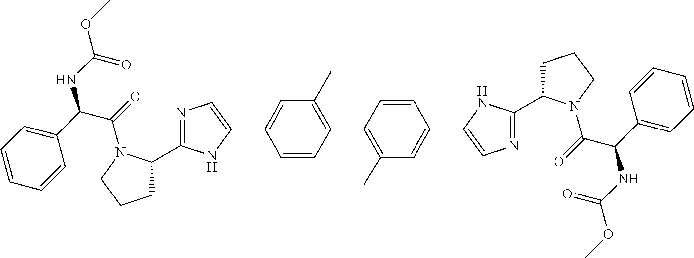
C1=C(C2=CN=C(C3CCCN3C(C(C3=CC=CC=C3)NC(OC)=O)=O)N2)C=CC(C2=C(C)C=C(C3=CN=C(C4CCCN4C(C(C4=CC=CC=C4)NC(OC)=O)=O)N3)C=C2)=C1C
